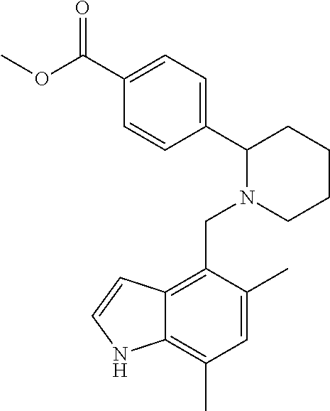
C1(C2N(CC3=C4C(=C(C)C=C3C)NC=C4)CCCC2)=CC=C(C(=O)OC)C=C1
